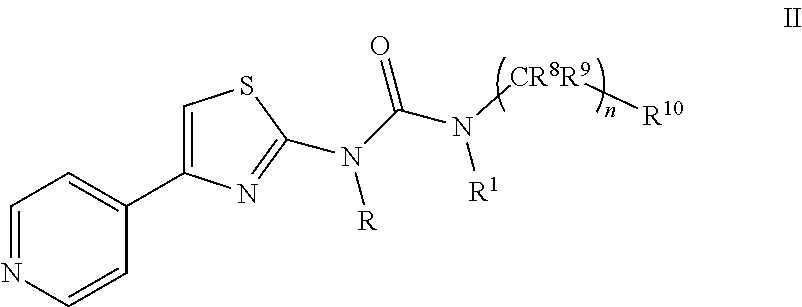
C1=NC=CC(C2=CSC(N(C(N([CR8R9][R10])[R1])=O)[R])=N2)=C1
